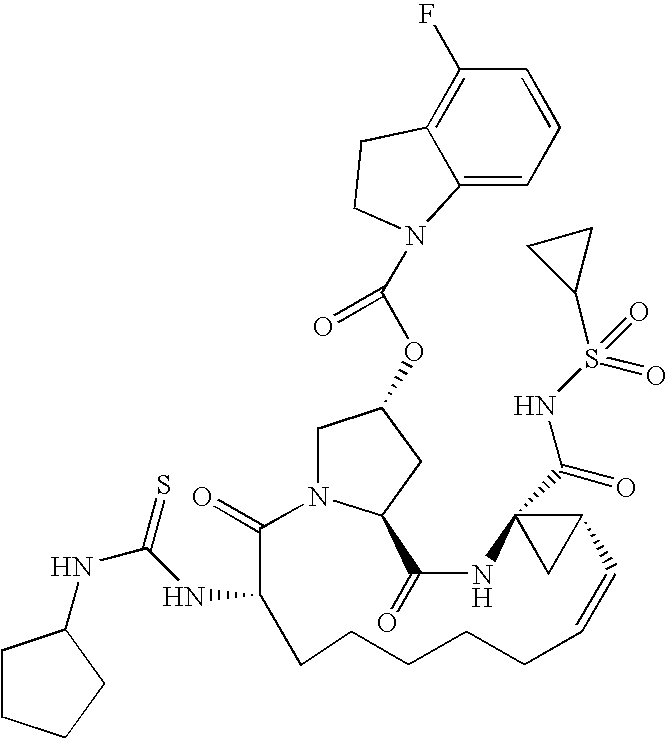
C1N2C(CC1OC(N1C3=CC=CC(F)=C3CC1)=O)C(=O)NC1(C(=O)NS(C3CC3)(=O)=O)CC1C=CCCCCCC(NC(NC1CCCC1)=S)C2=O
